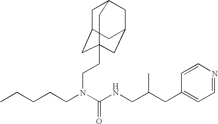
C1=CC(CC(C)CNC(=O)N(CCCCC)CCC23CC4CC(CC(C2)C4)C3)=CC=N1
